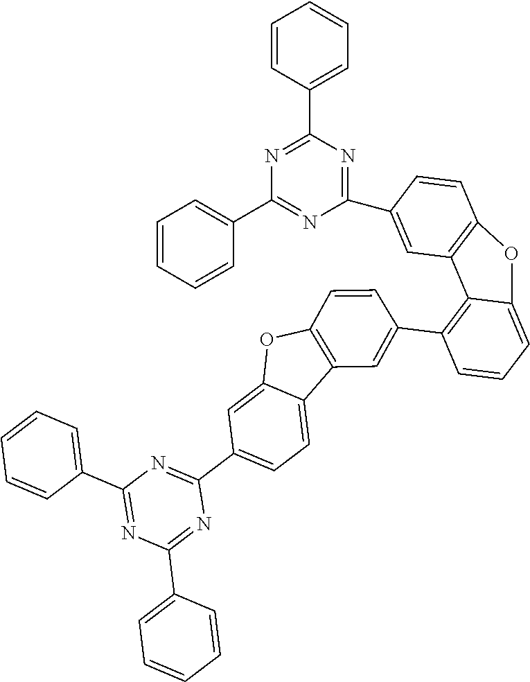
C1(C2=C3C(=CC=C2)OC2=C3C=C(C3=NC(C4=CC=CC=C4)=NC(C4=CC=CC=C4)=N3)C=C2)=CC2=C(C=C1)OC1=CC(C3=NC(C4=CC=CC=C4)=NC(C4=CC=CC=C4)=N3)=CC=C21
